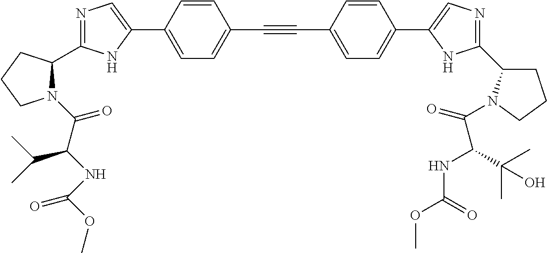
N1=C(C2N(C(C(NC(=O)OC)C(C)C)=O)CCC2)NC(C2=CC=C(C#CC3=CC=C(C4=CN=C(C5CCCN5C(=O)C(NC(=O)OC)C(C)(C)O)N4)C=C3)C=C2)=C1
